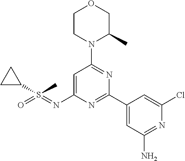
C1CN(C2=NC(C3=CC(N)=NC(Cl)=C3)=NC(N=S(=O)(C3CC3)C)=C2)C(C)CO1
